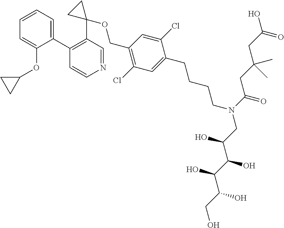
C1(C2=CC=CC=C2OC2CC2)=C(C2(OCC3=C(Cl)C=C(CCCCN(CC(C(C(C(CO)O)O)O)O)C(=O)CC(CC(O)=O)(C)C)C(Cl)=C3)CC2)C=NC=C1
